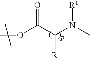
O(C(C(N(C)[R1])[R])=O)C
